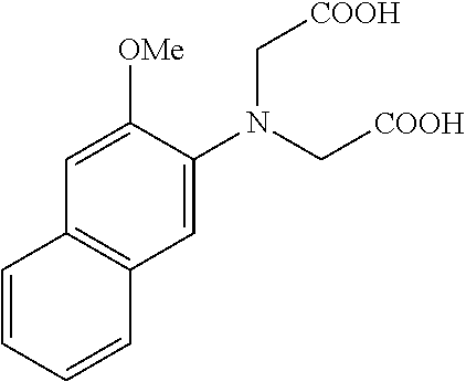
N(C[COOH])(C[COOH])C1=CC2=C(C=C1[OMe])C=CC=C2
